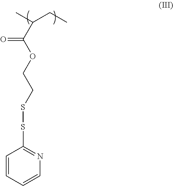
C(C(OCCSSC1=NC=CC=C1)=O)(CC)C
